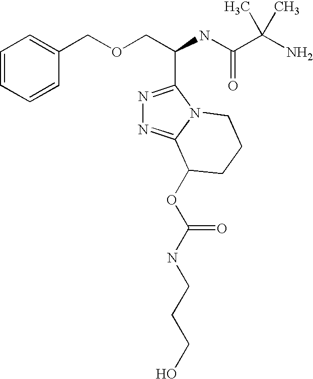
N1=C(C(COCC2=CC=CC=C2)NC(C(N)(C)C)=O)N2C(=N1)C(OC(NCCCO)=O)CCC2
